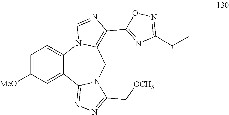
C1=C([MeO])C=C2C(=C1)N1C(=C(C3=NC(C(C)C)=NO3)N=C1)CN1C2=NN=C1C[OCH3]
